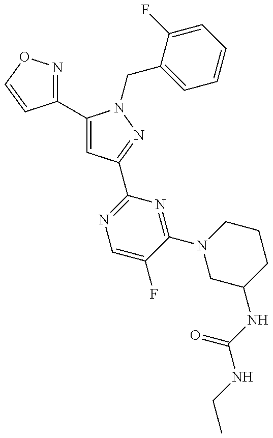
C1(C2=CC(C3=NC=C(F)C(N4CC(NC(=O)NCC)CCC4)=N3)=NN2CC2=CC=CC=C2F)=NOC=C1
